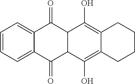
C12C(O)=C3C(=C(O)C1C(=O)C1=CC=CC=C1C2=O)CCCC3
